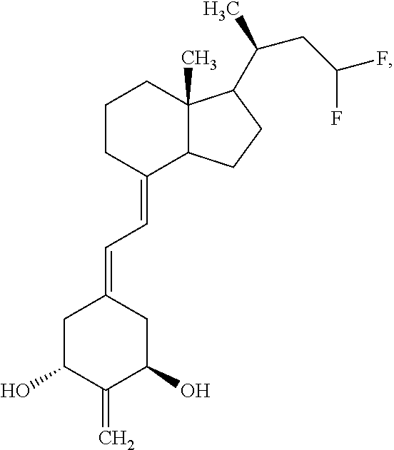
C1CC(=CC=C2CC(O)C(=C)C(O)C2)C2C(C)(C1)C(C(C)CC(F)F)CC2
